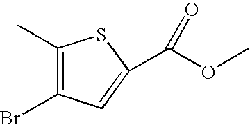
C1(C)=C(Br)C=C(C(OC)=O)S1
